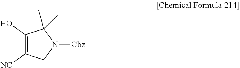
C1(O)=C([NC])CN([Cbz])C1(C)C
